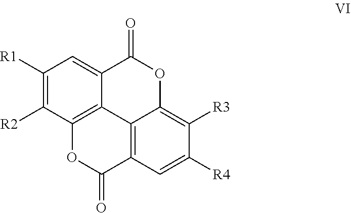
C12=C3C([R2])=C([R1])C=C1C(=O)OC1=C([R3])C([R4])=CC(=C21)C(=O)O3
